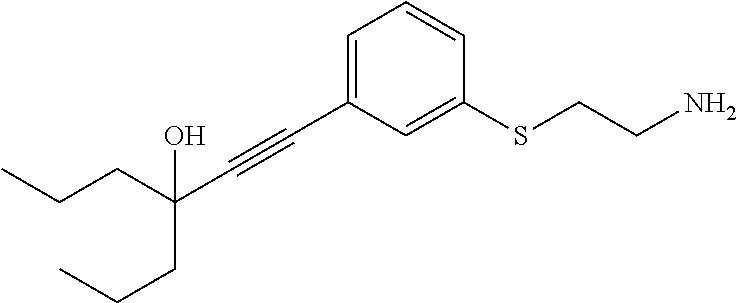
C(CC(C#CC1=CC=CC(SCCN)=C1)(O)CCC)C
